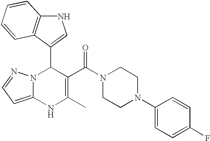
C1(C2=CNC3=C2C=CC=C3)N2C(=CC=N2)NC(C)=C1C(N1CCN(C2=CC=C(F)C=C2)CC1)=O
